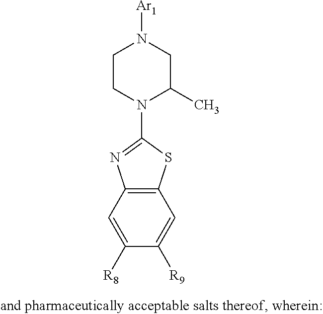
C12=C(SC(N3C(C)CN([Ar1])CC3)=N1)C=C([R9])C([R8])=C2
